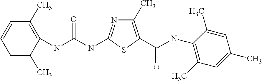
C1(C)=C(C(NC2=C(C)C=C(C)C=C2C)=O)SC(NC(NC2=C(C)C=CC=C2C)=O)=N1
